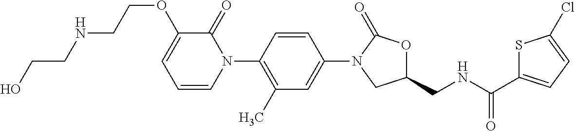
C1=C(N2CC(CNC(C3=CC=C(Cl)S3)=O)OC2=O)C=CC(N2C(=O)C(OCCNCCO)=CC=C2)=C1C
